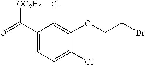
O=C(C1=CC=C(Cl)C(OCCBr)=C1Cl)[OC2H5]
